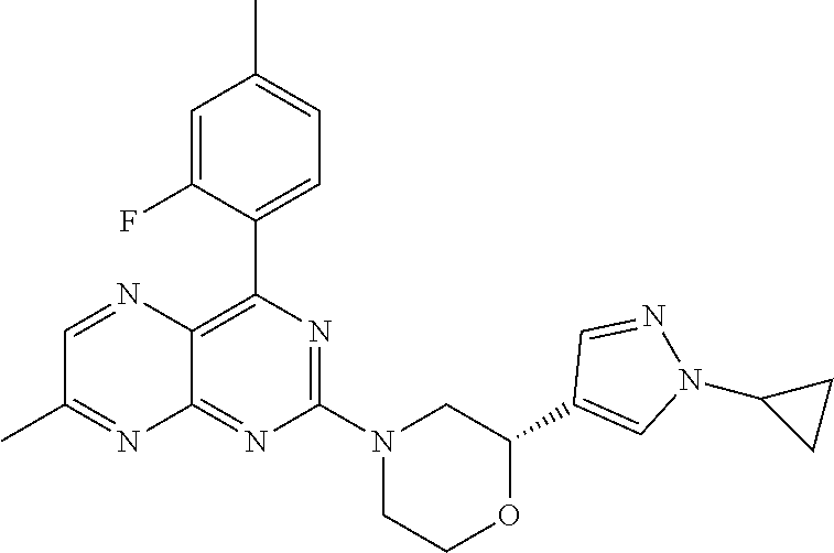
C1(C2=CN(C3CC3)N=C2)OCCN(C2=NC(C3=CC=C(C)C=C3F)=C3C(=N2)N=C(C)C=N3)C1
